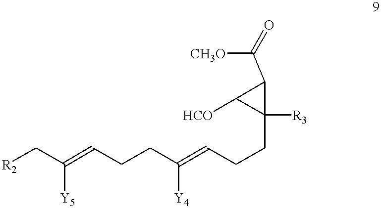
C(CC=C(CCC=C(C[R2])[Y5])[Y4])C1([R3])C(C([CH3O])=O)C1[HCO]
